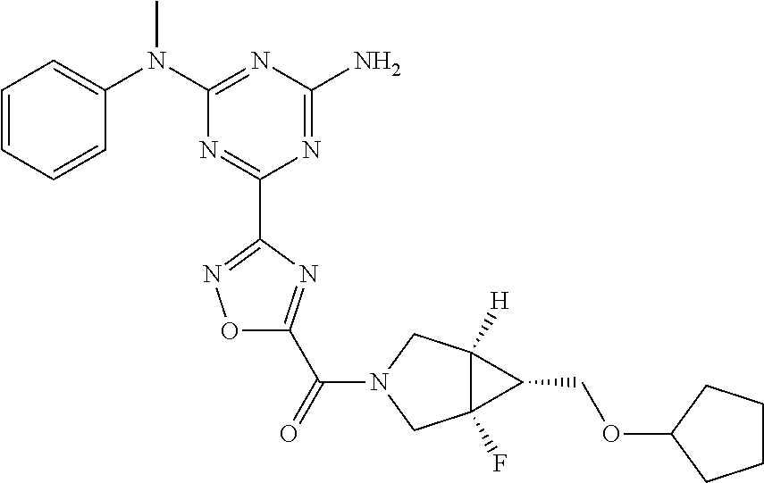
C1=CC=CC(N(C2=NC(N)=NC(C3=NOC(C(=O)N4CC5([H])C(F)(C4)C5COC4CCCC4)=N3)=N2)C)=C1
